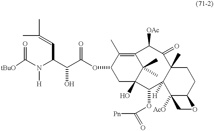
[tBuO]C(N(C(C(C(OC1CC2(O)C(C)(C)C(=C1C)C([OAc])C(=O)C1(C)C([H])(C2OC([Pn])=O)C2([AcO])C(CC1)OC2)=O)O)C=C(C)C)[H])=O
